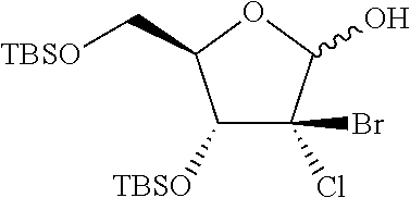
C1([TBSO])C(Cl)(Br)C(O)OC1C[TBSO]
